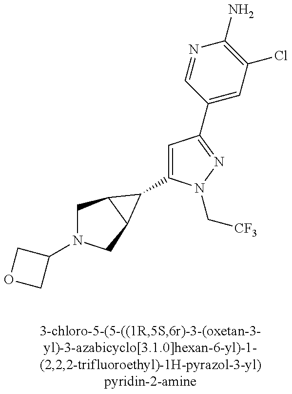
C1(N2CC3C(C2)C3C2=CC(C3=CC(Cl)=C(N)N=C3)=NN2C[CF3])COC1
